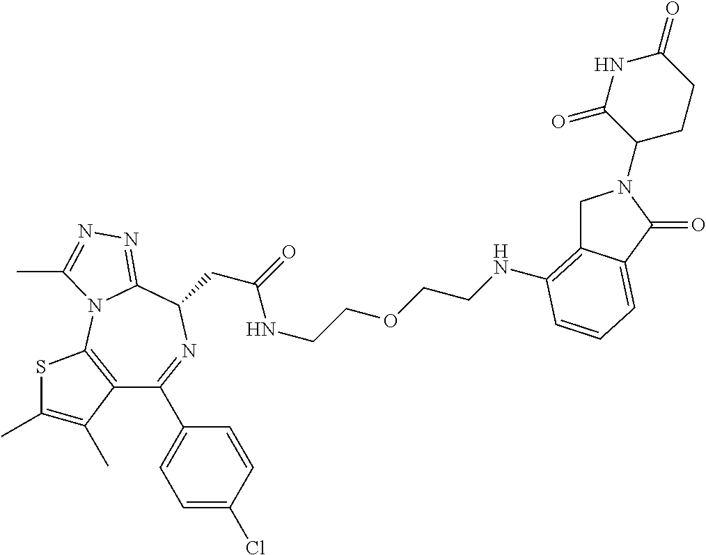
C12=C(N3C(=NN=C3C)C(CC(NCCOCCNC3=C4CN(C5CCC(=O)NC5=O)C(=O)C4=CC=C3)=O)N=C1C1=CC=C(Cl)C=C1)SC(C)=C2C
